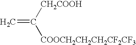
C=C([CH2COOH])[COOCH2CH2CH2CF2CF3]
